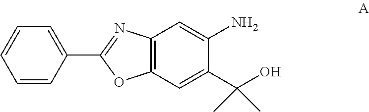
C1=CC=C(C2=NC3=C(O2)C=C(C(O)(C)C)C(N)=C3)C=C1
